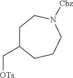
C1C(C[OTs])CCCN([Cbz])C1
